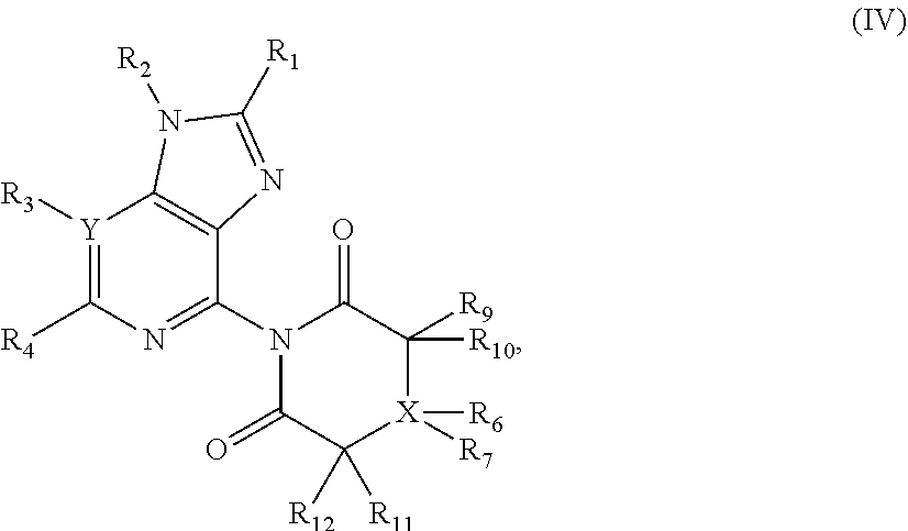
[Y]1([R3])=C([R4])N=C(N2C(=O)C([R12])([R11])[X]([R7])([R6])C([R9])([R10])C2=O)C2=C1N([R2])C([R1])=N2
